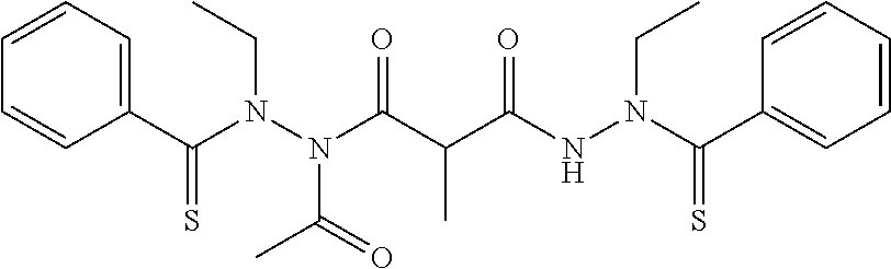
C1(C(N(N(C(C(C(NN(C(C2=CC=CC=C2)=S)CC)=O)C)=O)C(=O)C)CC)=S)=CC=CC=C1
